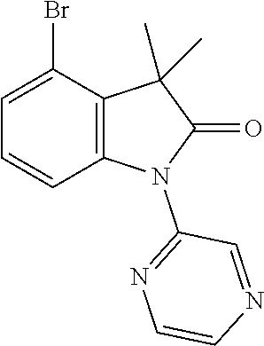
BrC1=CC=CC2=C1C(C)(C)C(=O)N2C1=NC=CN=C1
